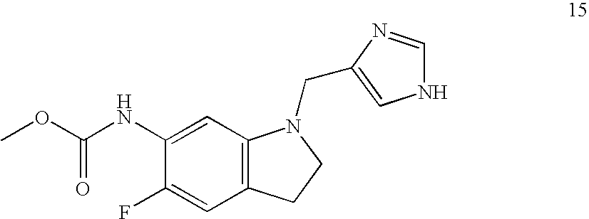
C1(NC(=O)OC)=CC2=C(C=C1F)CCN2CC1=CNC=N1
